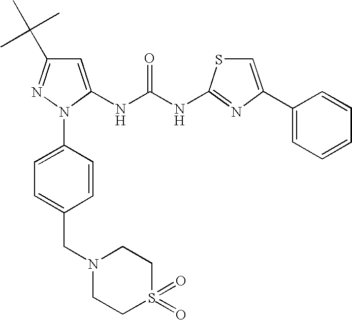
C1=C(NC(NC2=NC(C3=CC=CC=C3)=CS2)=O)N(C2=CC=C(CN3CCS(=O)(=O)CC3)C=C2)N=C1C(C)(C)C
